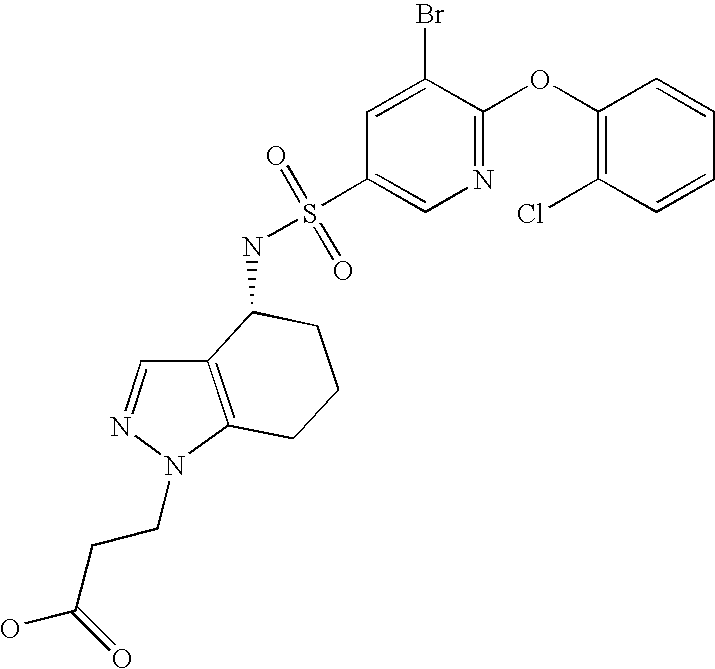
N1=C(OC2=C(Cl)C=CC=C2)C(Br)=CC(S(NC2C3=C(N(CCC(O)=O)N=C3)CCC2)(=O)=O)=C1
